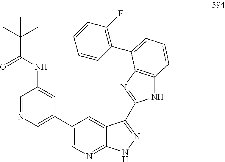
C1=NC=C(C2=CN=C3C(=C2)C(C2=NC4=C(N2)C=CC=C4C2=C(F)C=CC=C2)=NN3)C=C1NC(C(C)(C)C)=O
